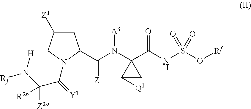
C1C([Z1])CN(C(C([Z2a])(N([H])[Rj])[R2b])=[Y1])C1C(N(C1(C(NS(O[Rf])(=O)=O)=O)C([Q1])C1)[A3])=[Z]
